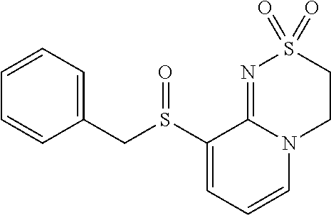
C(C1=CC=CC=C1)S(C1=CC=CN2C1=NS(=O)(=O)CC2)=O
